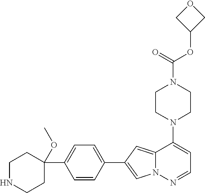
N1(C2=CC=NN3C2=CC(C2=CC=C(C4(OC)CCNCC4)C=C2)=C3)CCN(C(OC2COC2)=O)CC1
